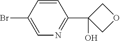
C1=CC(C2(O)COC2)=NC=C1Br
